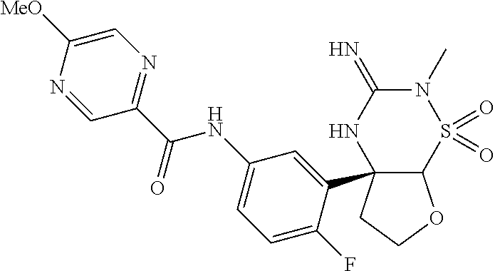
C1(C23C(OCC2)S(=O)(=O)N(C)C(=N)N3)=CC(NC(C2=NC=C([MeO])N=C2)=O)=CC=C1F
